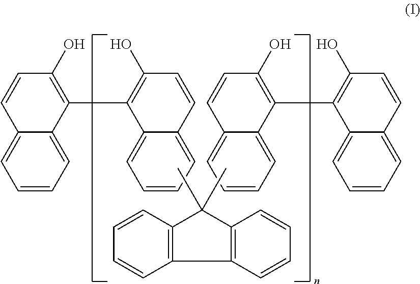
C12=CC=CC=C1C(C1=C(O)C=CC3=CC=CC=C31)=C(O)C=C2.C12=CC=CC=C1C(C1=C(O)C=CC3=CC=CC=C31)=C(O)C=C2.C1=CC=CC2=C1C(C)(C)C1=C2C=CC=C1
